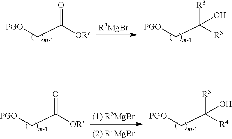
C(C([OR])=O)[PGO].C(C([R3])([R3])O)[PGO].[R3MgBr].C(C([OR])=O)[PGO].C(C([R4])([R3])O)[PGO]
